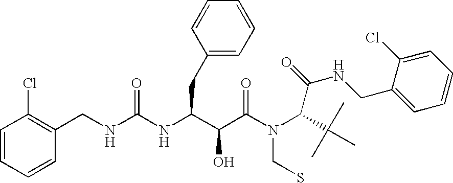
C1=CC=CC(CNC(NC(C(C(N(CS)C(C(NCC2=CC=CC=C2Cl)=O)C(C)(C)C)=O)O)CC2=CC=CC=C2)=O)=C1Cl
